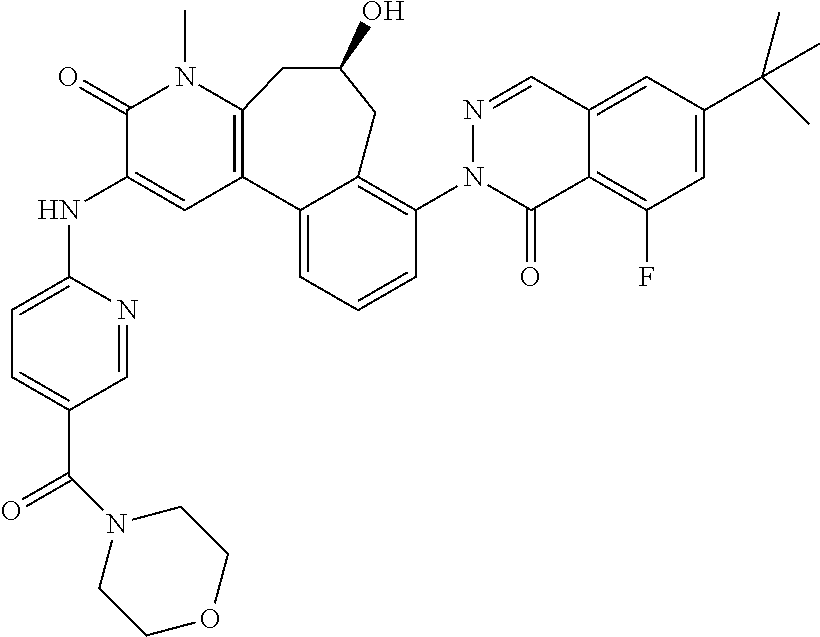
C12=C(N(C)C(=O)C(NC3=CC=C(C(N4CCOCC4)=O)C=N3)=C1)CC(O)CC1=C(N3C(=O)C4=C(F)C=C(C(C)(C)C)C=C4C=N3)C=CC=C21
